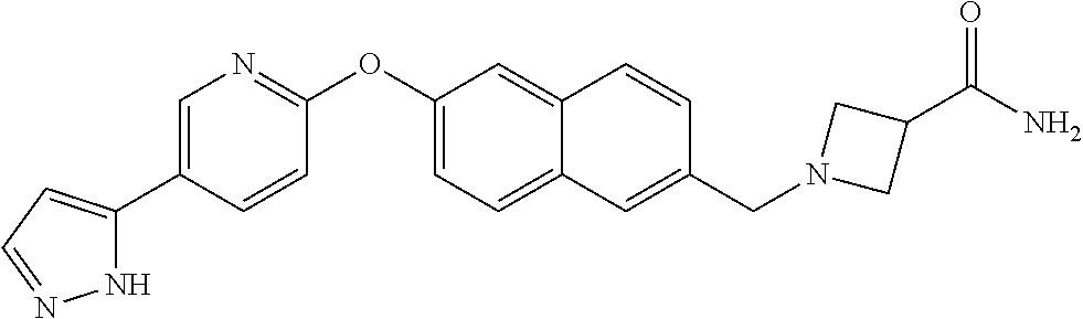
N1C(C2=CN=C(OC3=CC=C4C(=C3)C=CC(CN3CC(C(N)=O)C3)=C4)C=C2)=CC=N1
